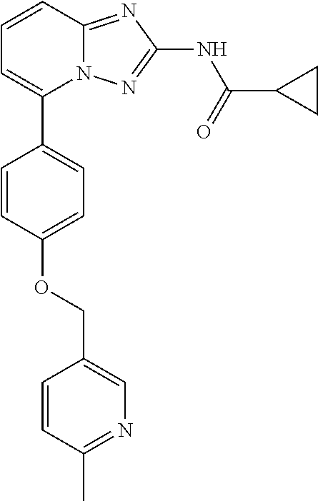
C1=CC2=NC(NC(=O)C3CC3)=NN2C(C2=CC=C(OCC3=CN=C(C)C=C3)C=C2)=C1
